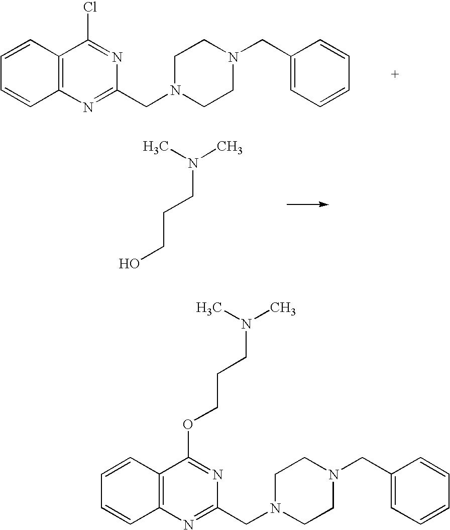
CN(C)CCCO.C1=CC2=C(C=C1)N=C(CN1CCN(CC3=CC=CC=C3)CC1)N=C2Cl.C1=CC2=C(C=C1)N=C(CN1CCN(CC3=CC=CC=C3)CC1)N=C2OCCCN(C)C
